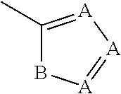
C1(C)=[A][A]=[A]B1
